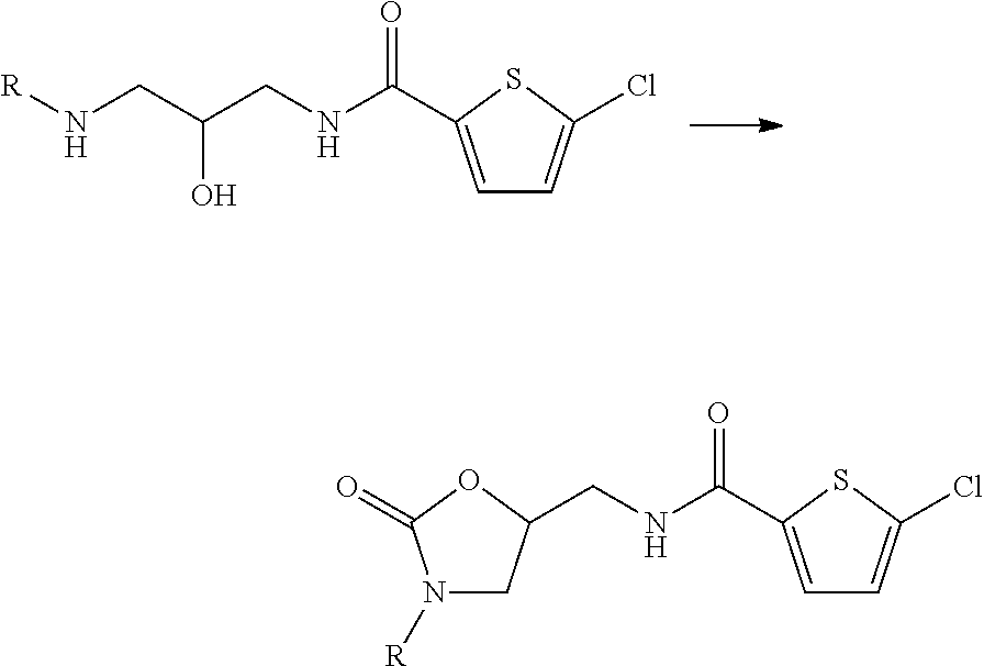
C1=C(C(=O)NCC(CN[R])O)SC(Cl)=C1.C1=C(C(=O)NCC2CN([R])C(=O)O2)SC(Cl)=C1
